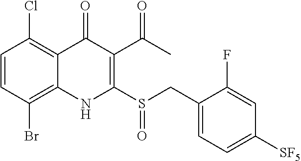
C1=CC(Br)=C2C(=C1Cl)C(=O)C(C(C)=O)=C(S(CC1=CC=C([SF5])C=C1F)=O)N2
